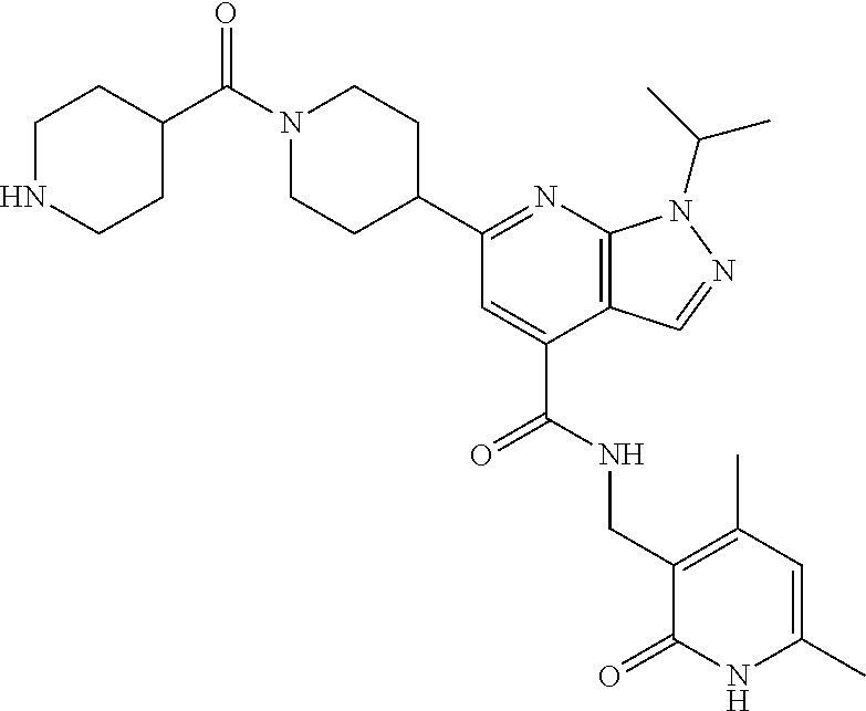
C1(C2=NC3=C(C(C(NCC4=C(C)C=C(C)NC4=O)=O)=C2)C=NN3C(C)C)CCN(C(C2CCNCC2)=O)CC1
